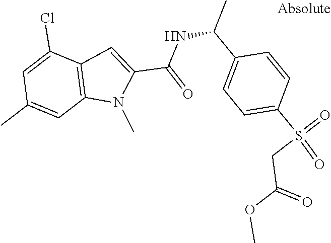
C12=C(C(Cl)=CC(C)=C1)C=C(C(NC(C1=CC=C(S(=O)(=O)CC(=O)OC)C=C1)C)=O)N2C
